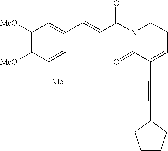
C1([MeO])=C([MeO])C([OMe])=CC(C=CC(N2C(=O)C(C#CC3CCCC3)=CCC2)=O)=C1
